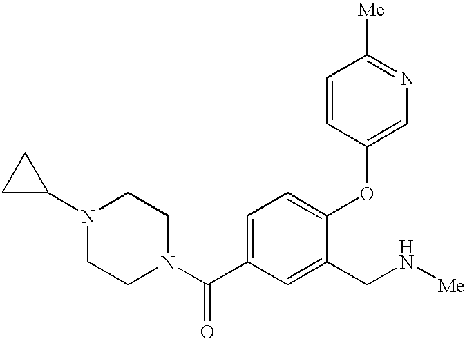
C1=C(C(N2CCN(C3CC3)CC2)=O)C=C(CN[Me])C(OC2=CN=C([Me])C=C2)=C1
